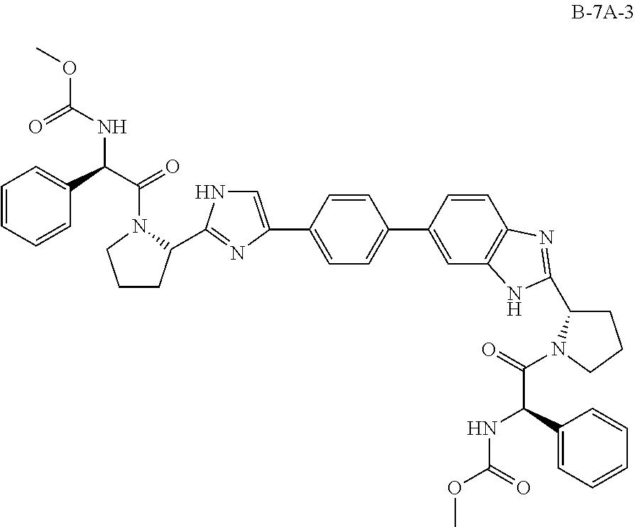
C1=CC=CC(C(C(N2CCCC2C2=NC(C3=CC=C(C4=CC5=C(C=C4)N=C(C4CCCN4C(C(C4=CC=CC=C4)NC(OC)=O)=O)N5)C=C3)=CN2)=O)NC(OC)=O)=C1
